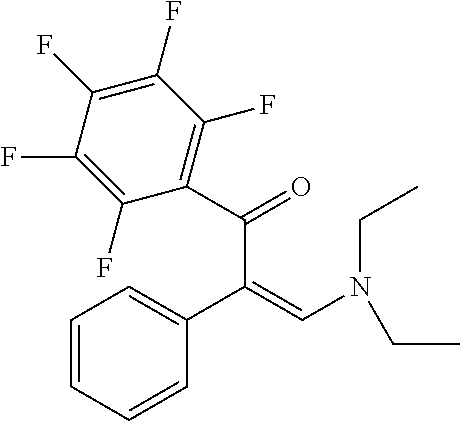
C1(C(C(=O)C2=C(F)C(F)=C(F)C(F)=C2F)=CN(CC)CC)=CC=CC=C1
